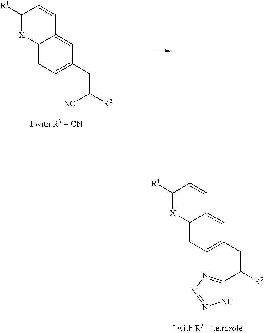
C12=CC=C(CC([R2])[NC])C=C1C=CC([R1])=[X]2.[I with R3 = CN].C12=CC=C(CC([R2])C3=NN=NN3)C=C1C=CC([R1])=[X]2.[I with R3 = tetrazole]
